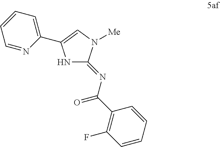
N1C(=NC(=O)C2=C(F)C=CC=C2)N([Me])C=C1C1=CC=CC=N1
